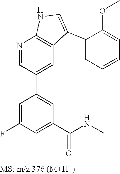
N1=CC(C2=CC(C(NC)=O)=CC(F)=C2)=CC2=C1NC=C2C1=CC=CC=C1OC
